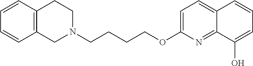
C12=C(CCN(CCCCOC3=CC=C4C(=N3)C(O)=CC=C4)C1)C=CC=C2
